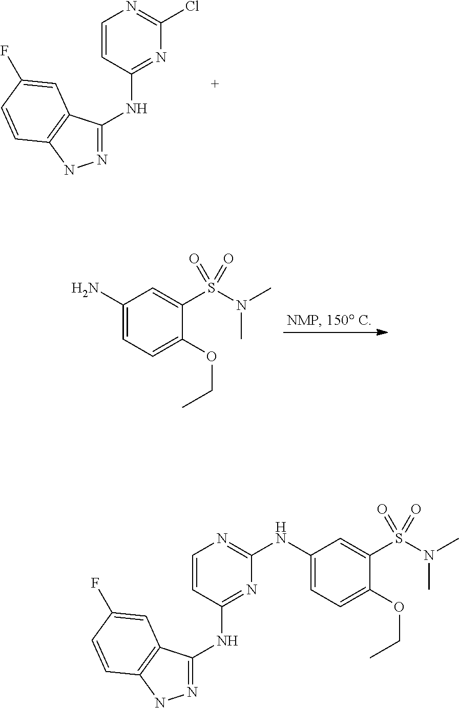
N1=C(NC2=NC(Cl)=NC=C2)C2=C(N1)C=CC(F)=C2.C1=C(N)C=C(S(N(C)C)(=O)=O)C(OCC)=C1.C1=CC(NC2=NNC3=C2C=C(F)C=C3)=NC(NC2=CC=C(OCC)C(S(N(C)C)(=O)=O)=C2)=N1
